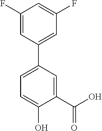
C1(C(O)=O)=CC(C2=CC(F)=CC(F)=C2)=CC=C1O
